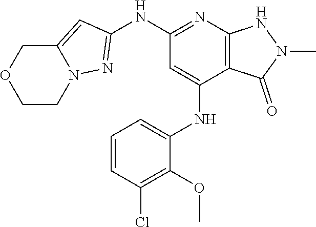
C1(NC2=NC3=C(C(NC4=CC=CC(Cl)=C4OC)=C2)C(=O)N(C)N3)=NN2C(=C1)COCC2
